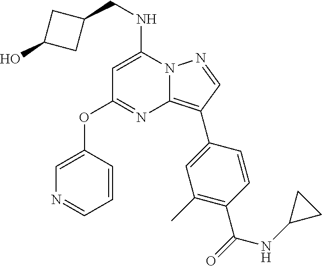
C1(OC2=CN=CC=C2)=NC2=C(C3=CC(C)=C(C(NC4CC4)=O)C=C3)C=NN2C(NCC2CC(O)C2)=C1
